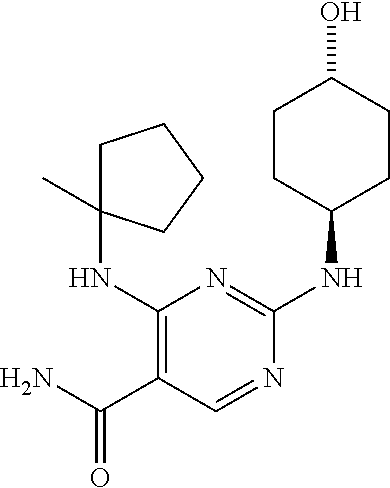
C1(NC2(C)CCCC2)=C(C(=O)N)C=NC(NC2CCC(O)CC2)=N1
